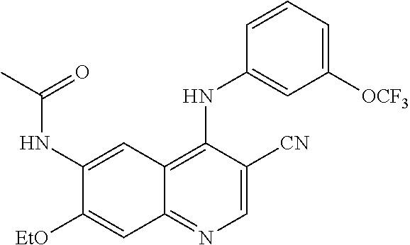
C1(NC(C)=O)=CC2=C(NC3=CC([OCF3])=CC=C3)C([CN])=CN=C2C=C1[OEt]
